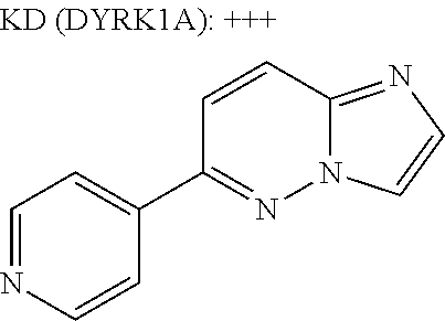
C1=NC=CC(C2=NN3C(=NC=C3)C=C2)=C1
